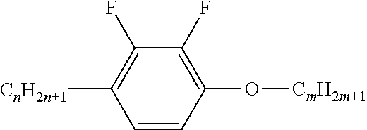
C1=CC(O[CmH2m+1])=C(F)C(F)=C1[CnH2n+1]
